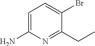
C1=C(N)N=C(CC)C(Br)=C1
